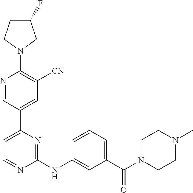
C1(F)CCN(C2=C([CN])C=C(C3=CC=NC(NC4=CC(C(N5CCN(C)CC5)=O)=CC=C4)=N3)C=N2)C1
